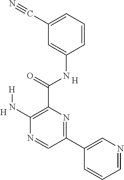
C1(N[H])=C(C(NC2=CC(C#N)=CC=C2)=O)N=C(C2=CN=CC=C2)C=N1.[H].[H]
